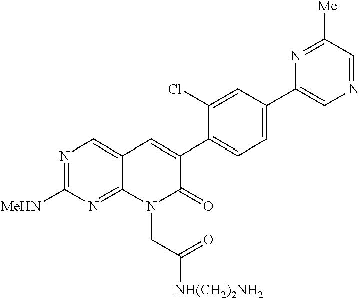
N1=C([MeHN])N=C2C(=C1)C=C(C1=CC=C(C3=CN=CC([Me])=N3)C=C1Cl)C(=O)N2CC(=O)[NH(CH2)2NH2]
